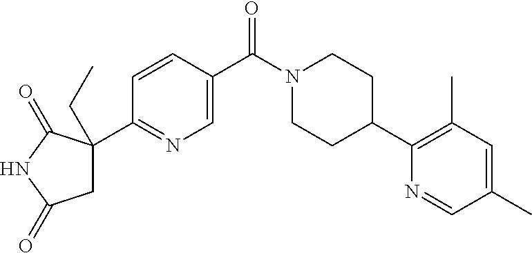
C1C(C2=NC=C(C(N3CCC(C4=C(C)C=C(C)C=N4)CC3)=O)C=C2)(CC)C(=O)NC1=O
